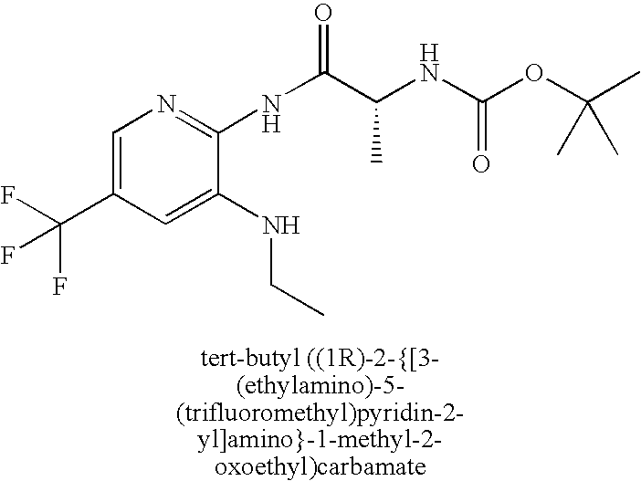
C1=C(C(F)(F)F)C=C(NCC)C(NC(C(NC(OC(C)(C)C)=O)C)=O)=N1
